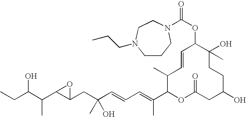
CCC(C(C1C(CC(C=CC=C(C2OC(=O)CC(O)CCC(O)(C)C(OC(=O)N3CCCN(CCC)CC3)C=CC2C)C)(O)C)O1)C)O
